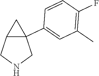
C1(C)=C(F)C=CC(C23C(CNC2)C3)=C1
